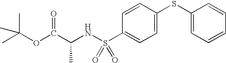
C(NS(C1=CC=C(SC2=CC=CC=C2)C=C1)(=O)=O)(C(OC(C)(C)C)=O)C
